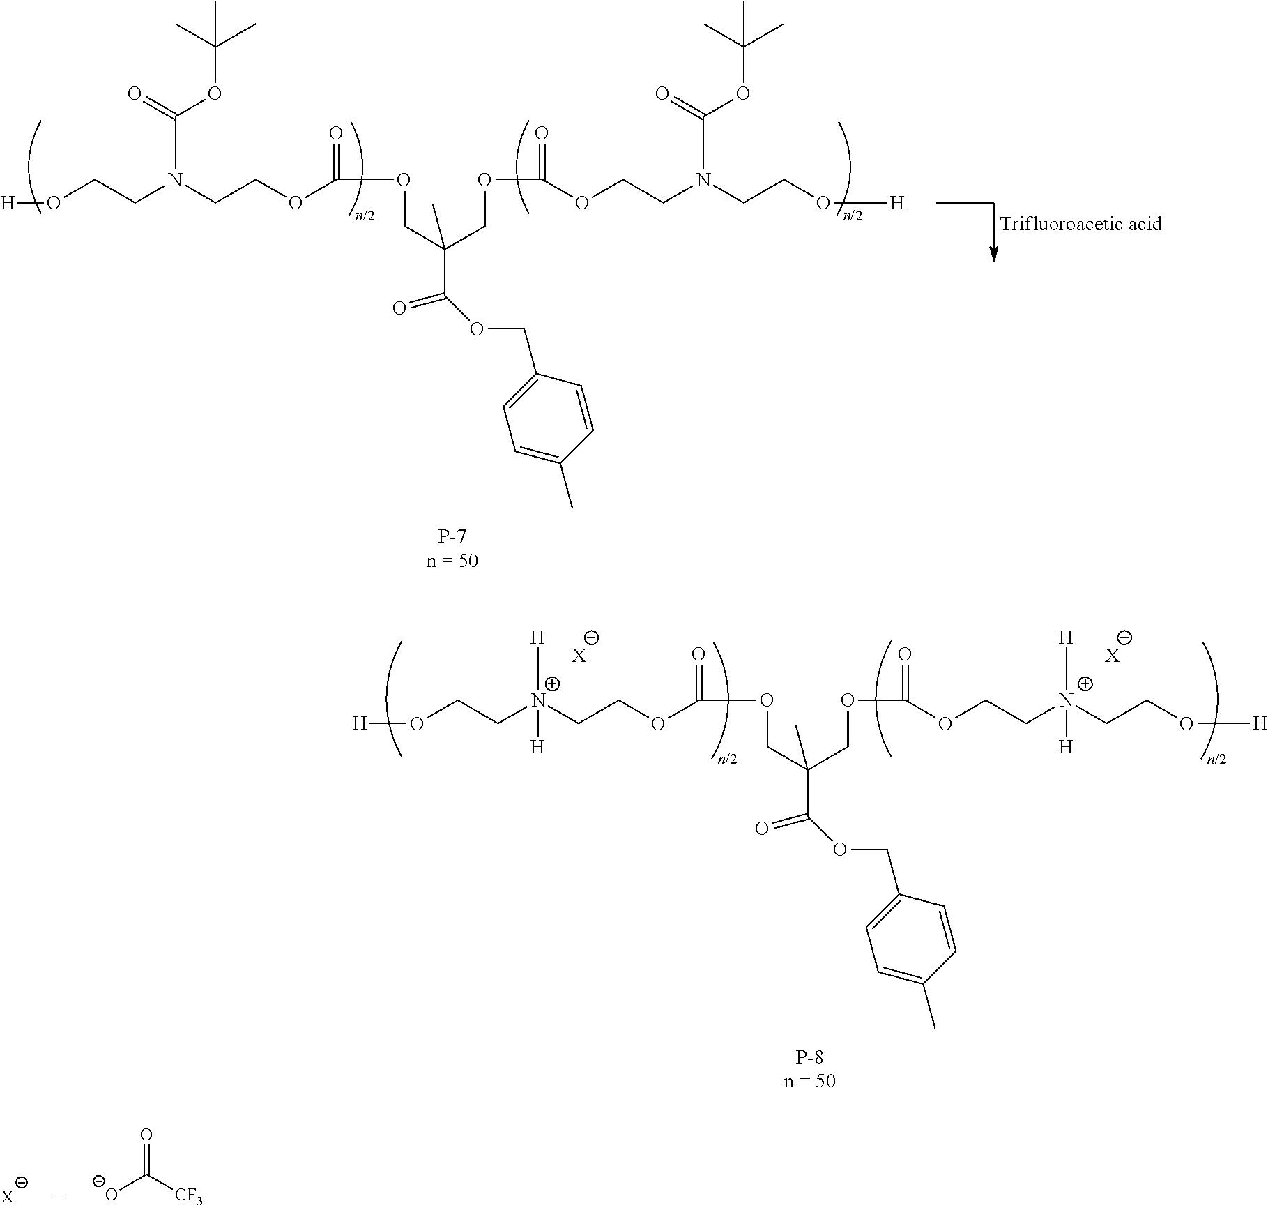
[H]OCCN(CCOC(=O)OCC(C(=O)OCC1=CC=C(C)C=C1)(COC(=O)OCCN(CCO[H])C(OC(C)(C)C)=O)C)C(=O)OC(C)(C)C.[H]OCC[N+](CCOC(=O)OCC(C(=O)OCC1=CC=C(C)C=C1)(COC(=O)OCC[N+](CCO[H])([H])[H])C)([H])[H].[X].[X].[X].[O-]C([CF3])=O
